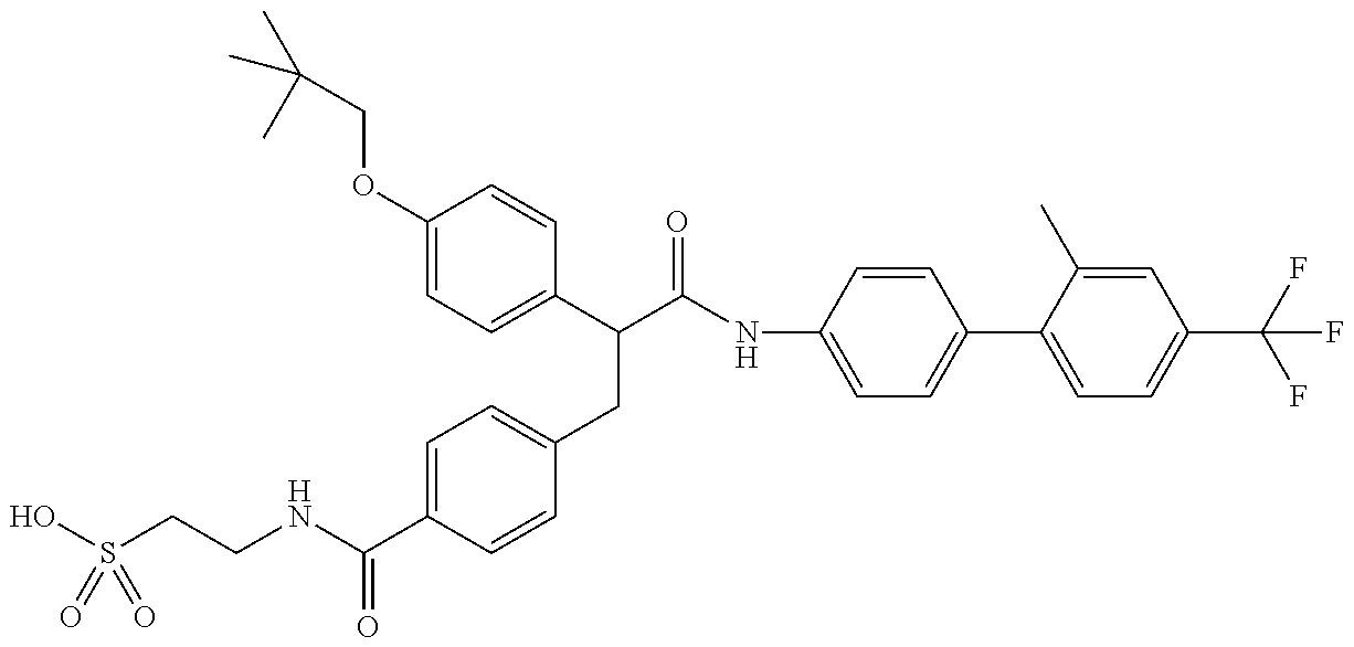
OS(CCNC(C1=CC=C(CC(C(=O)NC2=CC=C(C3=CC=C(C(F)(F)F)C=C3C)C=C2)C2=CC=C(OCC(C)(C)C)C=C2)C=C1)=O)(=O)=O
